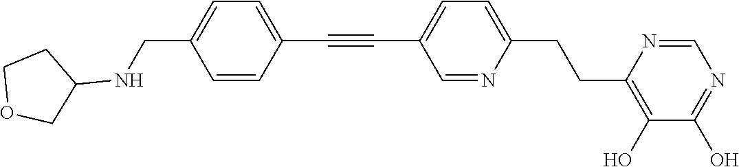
C1(C#CC2=CC=C(CCC3=C(O)C(O)=NC=N3)N=C2)=CC=C(CNC2CCOC2)C=C1
